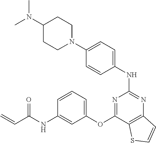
N1(C2=CC=C(NC3=NC4=C(C(OC5=CC=CC(NC(C=C)=O)=C5)=N3)SC=C4)C=C2)CCC(N(C)C)CC1
